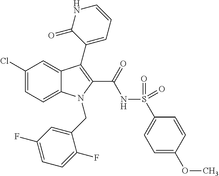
C1(Cl)=CC=C2C(=C1)C(C1=CC=CNC1=O)=C(C(=O)NS(=O)(=O)C1=CC=C(OC)C=C1)N2CC1=CC(F)=CC=C1F
